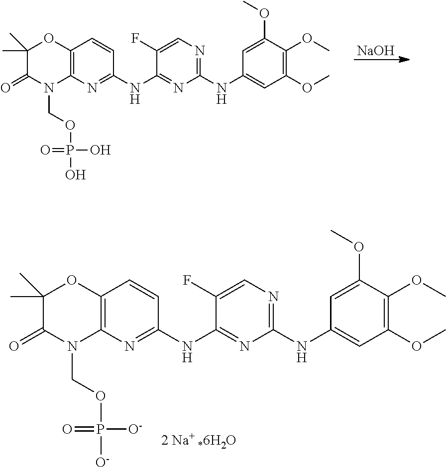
C12=C(N=C(NC3=NC(NC4=CC(OC)=C(OC)C(OC)=C4)=NC=C3F)C=C1)N(COP(O)(O)=O)C(=O)C(C)(C)O2.[NaOH].C12=C(N=C(NC3=NC(NC4=CC(OC)=C(OC)C(OC)=C4)=NC=C3F)C=C1)N(COP([O-])([O-])=O)C(=O)C(C)(C)O2
